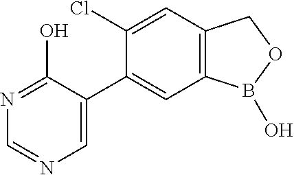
C1=C(C2=CC3=C(C=C2Cl)COB3O)C(O)=NC=N1
